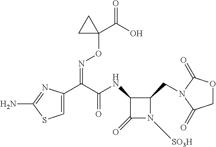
C1(CN2C(=O)OCC2=O)C(NC(=O)C(=NOC2(C(=O)O)CC2)C2=CSC(N)=N2)C(=O)N1[SO3H]
